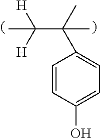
C1(C(C)(C([H])([H])C)C)=CC=C(O)C=C1
